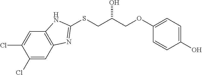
C1(Cl)=CC2=C(C=C1Cl)NC(SCC(COC1=CC=C(O)C=C1)O)=N2
